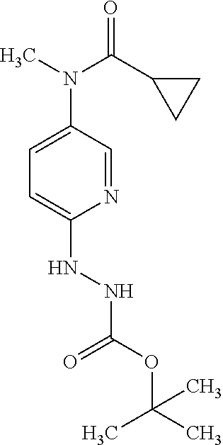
C1(N(C)C(C2CC2)=O)=CC=C(NNC(OC(C)(C)C)=O)N=C1
